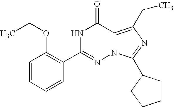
C1=CC=CC(C2=NN3C(=C(CC)N=C3C3CCCC3)C(=O)N2)=C1OCC
